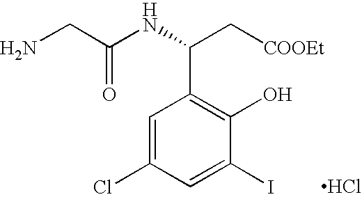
C1=C(Cl)C=C(I)C(O)=C1C(C[COOEt])NC(CN)=O.Cl
